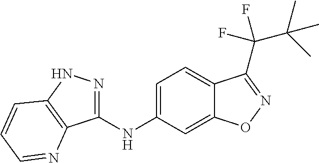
C1=C(NC2=NNC3=C2N=CC=C3)C=C2C(=C1)C(C(C(C)(C)C)(F)F)=NO2
